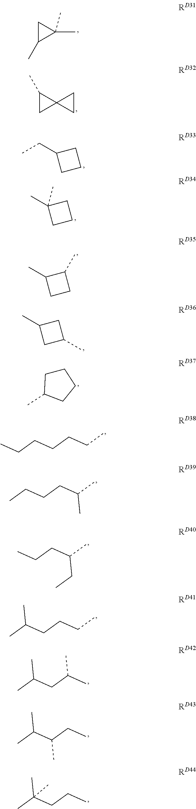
C1(C)(C)CC1C.C12(C(C)C1)CC2.CC1CCC1C.CCC1CCC1.CC1(C)CCC1.CC1CC(C)C1.C1CC(C)CC1.CCCCCCC.CCCCC(C)C.CCCC(C)CC.CC(CCCC)C.CC(CC(C)C)C.CC(C(CC)C)C.CC(CCC)(C)C
